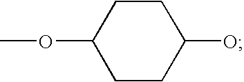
C1CC(O)CCC1OC
